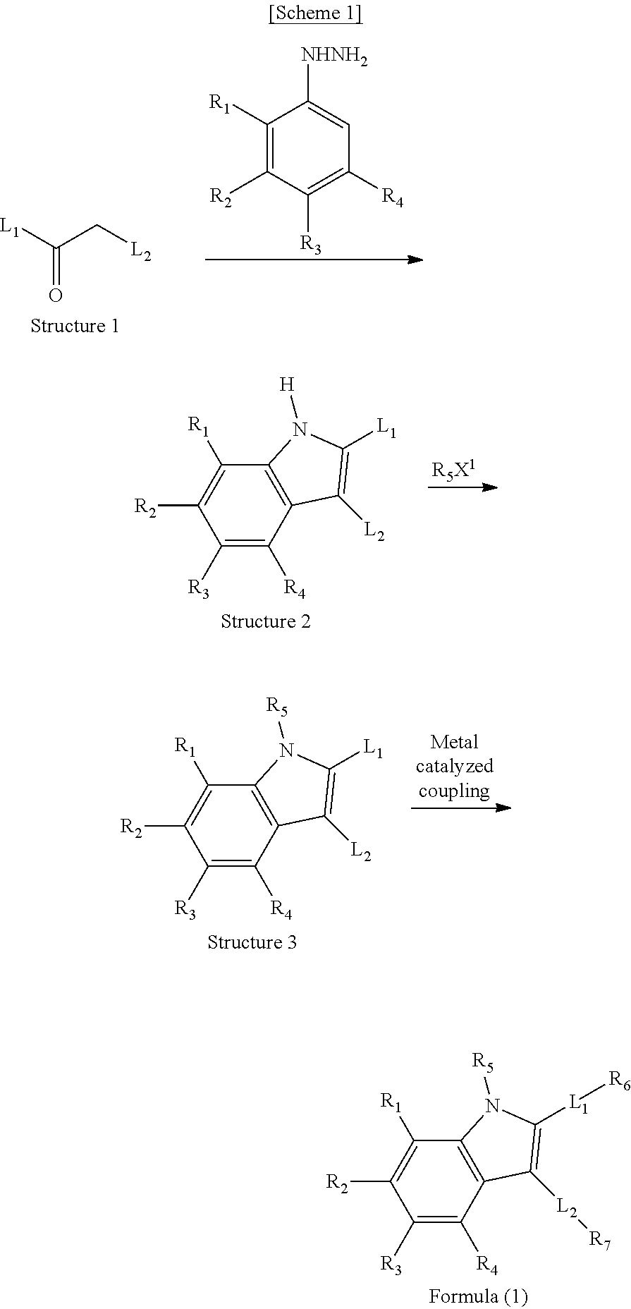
[L1]C(C[L2])=O.C1([R1])=C([R2])C([R3])=C([R4])C=C1[NHNH2].C12=C(C([R4])=C([R3])C([R2])=C1[R1])C([L2])=C([L1])N2[H].[R5X1].C12=C(C([R4])=C([R3])C([R2])=C1[R1])C([L2])=C([L1])N2[R5].C12=C(C([R4])=C([R3])C([R2])=C1[R1])C([L2][R7])=C([L1][R6])N2[R5]
